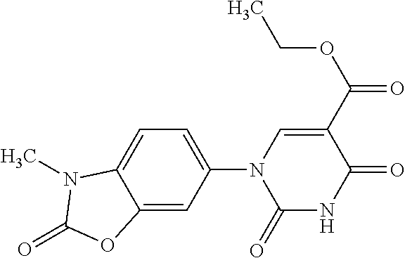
C12=CC(N3C(=O)NC(=O)C(C(OCC)=O)=C3)=CC=C1N(C)C(=O)O2
